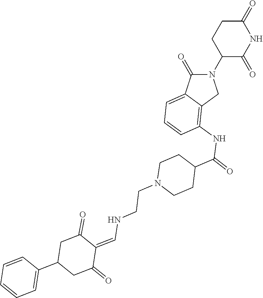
N1(C2C(=O)NC(=O)CC2)C(=O)C2=CC=CC(NC(=O)C3CCN(CCNC=C4C(=O)CC(C5=CC=CC=C5)CC4=O)CC3)=C2C1
